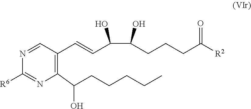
C1(C(CCCCC)O)=C(C=CC(C(O)CCCC([R2])=O)O)C=NC([R6])=N1
